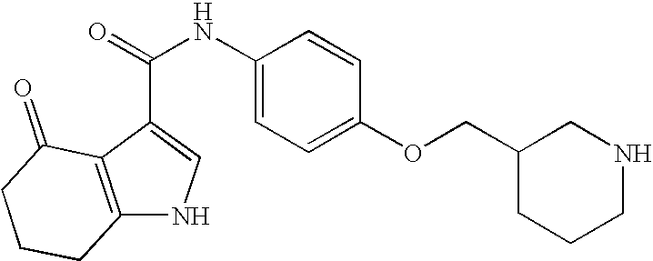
N1C2=C(C(C(=O)NC3=CC=C(OCC4CCCNC4)C=C3)=C1)C(=O)CCC2
